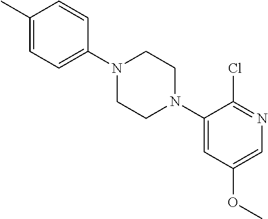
C1(C)=CC=C(N2CCN(C3=CC(OC)=CN=C3Cl)CC2)C=C1
